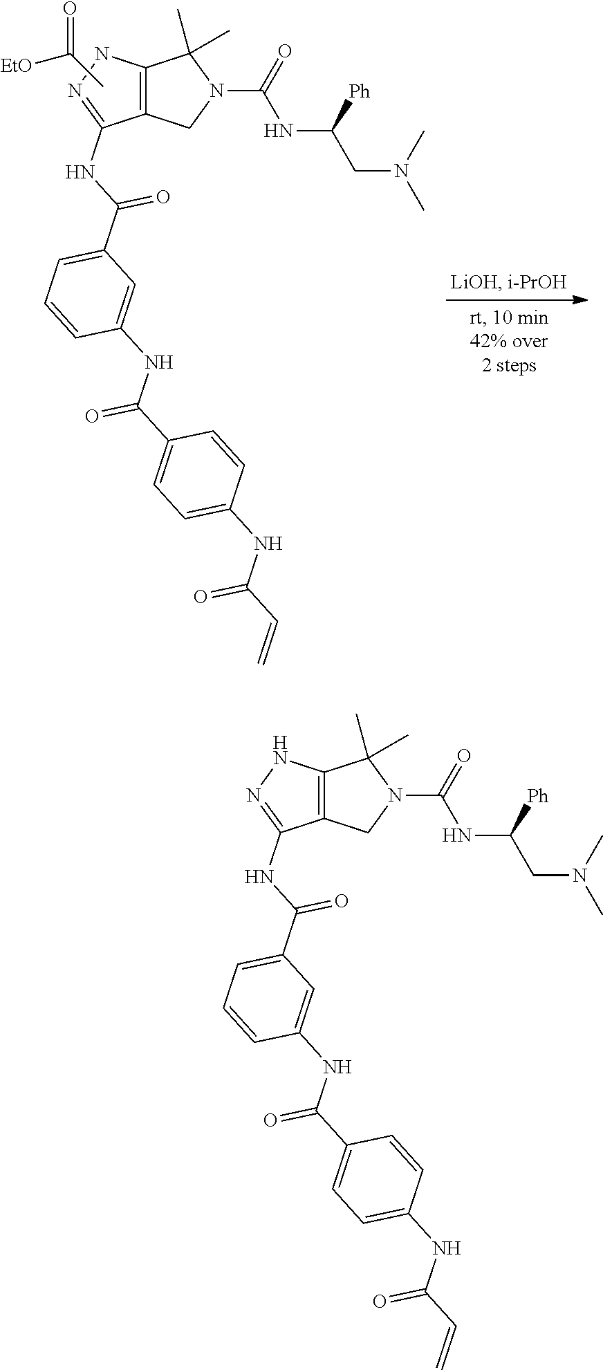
C12=C(CN(C(=O)NC([Ph])CN(C)C)C1(C)C)C(NC(C1=CC=CC(NC(C3=CC=C(NC(=O)C=C)C=C3)=O)=C1)=O)=NN2.C12=C(CN(C(=O)NC([Ph])CN(C)C)C1(C)C)C(NC(C1=CC=CC(NC(C3=CC=C(NC(=O)C=C)C=C3)=O)=C1)=O)=NN2.CC([EtO])=O
